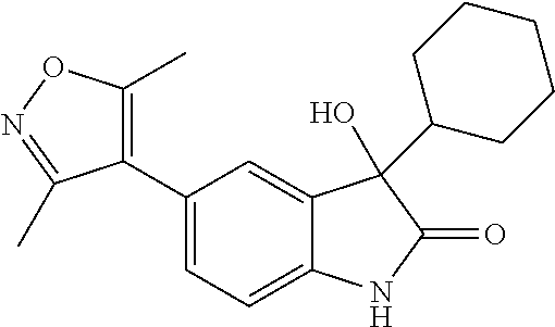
C1(C2=CC=C3C(=C2)C(C2CCCCC2)(O)C(=O)N3)=C(C)ON=C1C
